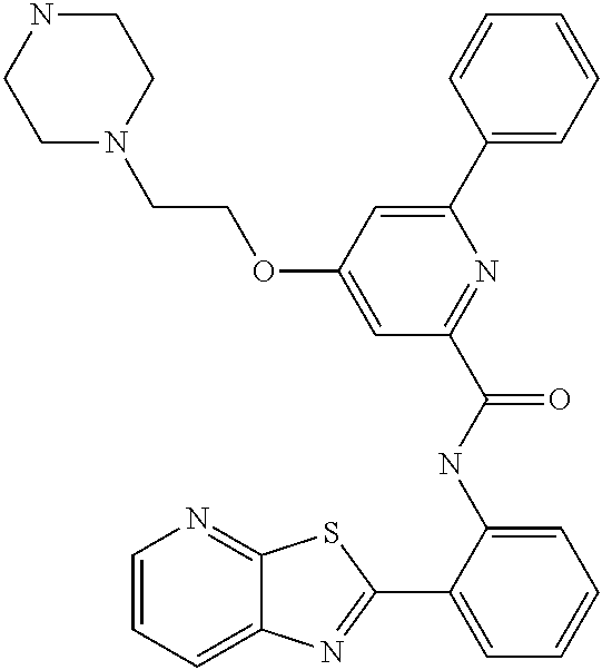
C1=CC=C2C(=N1)SC(C1=CC=CC=C1NC(=O)C1=NC(C3=CC=CC=C3)=CC(OCCN3CCNCC3)=C1)=N2
